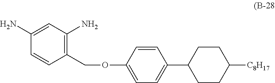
C1=C(N)C=CC(COC2=CC=C(C3CCC([C8H17])CC3)C=C2)=C1N
